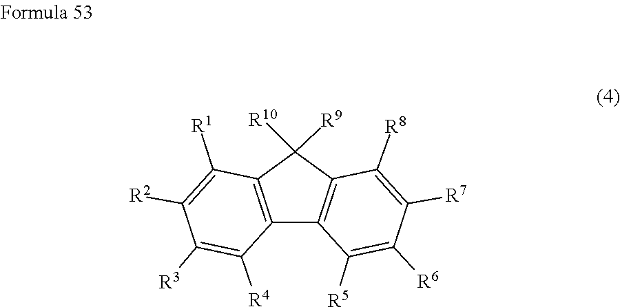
C1([R3])=C([R4])C2=C(C([R1])=C1[R2])C([R10])([R9])C1=C2C([R5])=C([R6])C([R7])=C1[R8]
